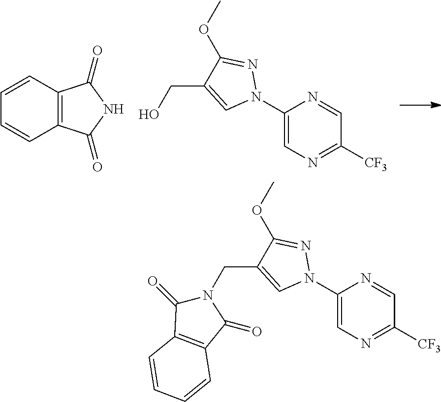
C1(N2N=C(OC)C(CO)=C2)=CN=C([CF3])C=N1.C12=C(C=CC=C1)C(=O)NC2=O.C1(N2N=C(OC)C(CN3C(=O)C4=C(C3=O)C=CC=C4)=C2)=CN=C([CF3])C=N1
